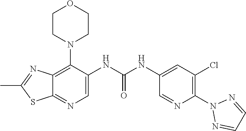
C12=C(N3CCOCC3)C(NC(NC3=CC(Cl)=C(N4N=CC=N4)N=C3)=O)=CN=C1SC(C)=N2
